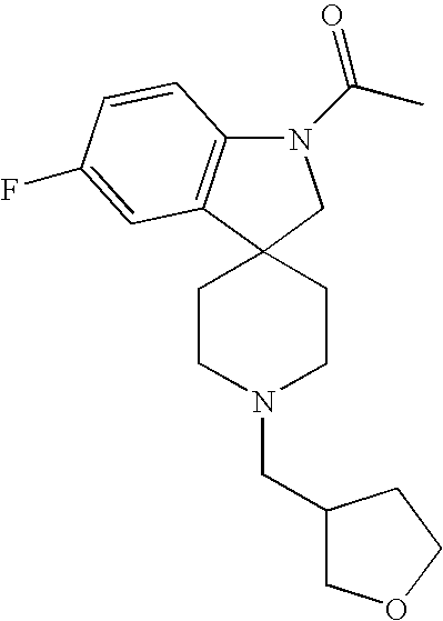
C12(CCN(CC3COCC3)CC1)CN(C(C)=O)C1=C2C=C(F)C=C1
